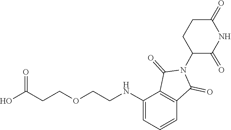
O=C(O)CCOCCNC1=CC=CC2=C1C(=O)N(C1C(=O)NC(=O)CC1)C2=O
